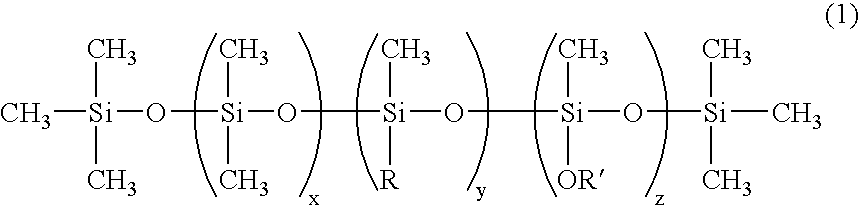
C[Si](O[Si](O[Si](O[Si](O[Si](C)(C)C)(C)[OR])(C)[R])(C)C)(C)C
